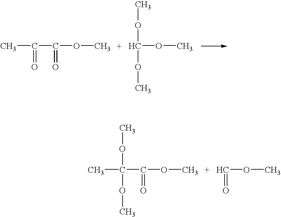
CC(C(OC)=O)=O.C(OC)(OC)OC.CC(C(OC)=O)(OC)OC.C(OC)=O
